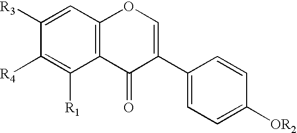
C12=C(C=C([R3])C([R4])=C1[R1])OC=C(C1=CC=C([OR2])C=C1)C2=O
